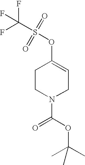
C1CN(C(OC(C)(C)C)=O)CC=C1OS(C(F)(F)F)(=O)=O
